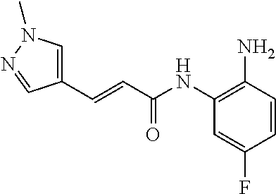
C1=CC(F)=CC(NC(C=CC2=CN(C)N=C2)=O)=C1N
